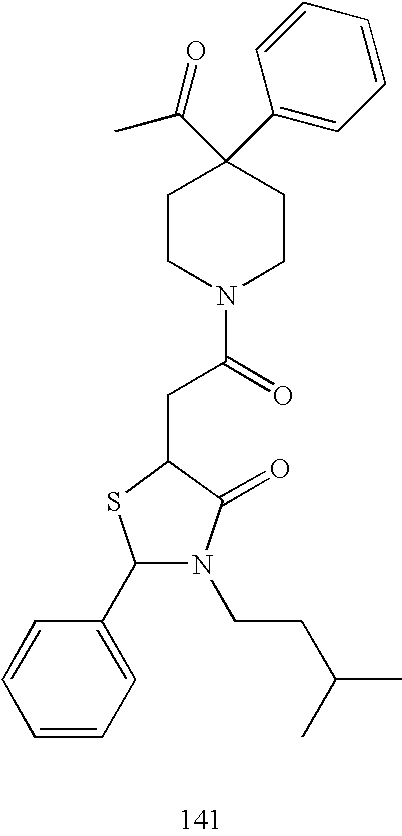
C1(C2=CC=CC=C2)N(CCC(C)C)C(=O)C(CC(N2CCC(C(=O)C)(C3=CC=CC=C3)CC2)=O)S1
